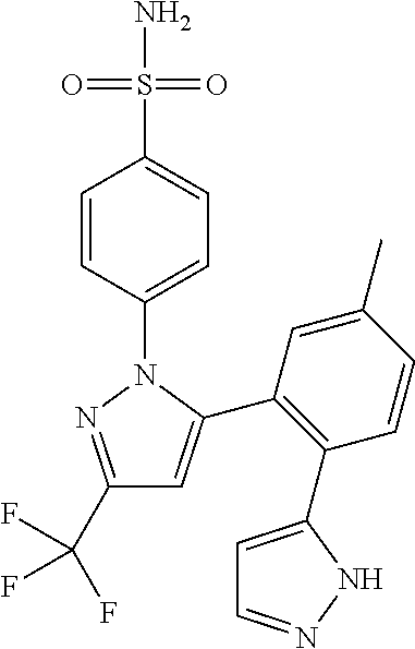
C1(C(F)(F)F)=NN(C2=CC=C(S(N)(=O)=O)C=C2)C(C2=C(C3=CC=NN3)C=CC(C)=C2)=C1
